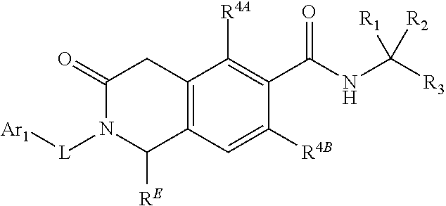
C12=C(C=C([R4B])C(C(NC([R3])([R1])[R2])=O)=C1[R4A])C([RE])N([L][Ar1])C(=O)C2
